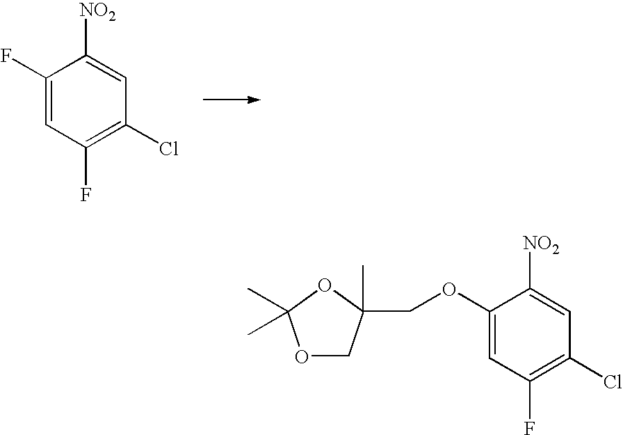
C1(F)=CC(F)=C(Cl)C=C1[NO2].C1(OCC2(C)COC(C)(C)O2)=CC(F)=C(Cl)C=C1[NO2]
